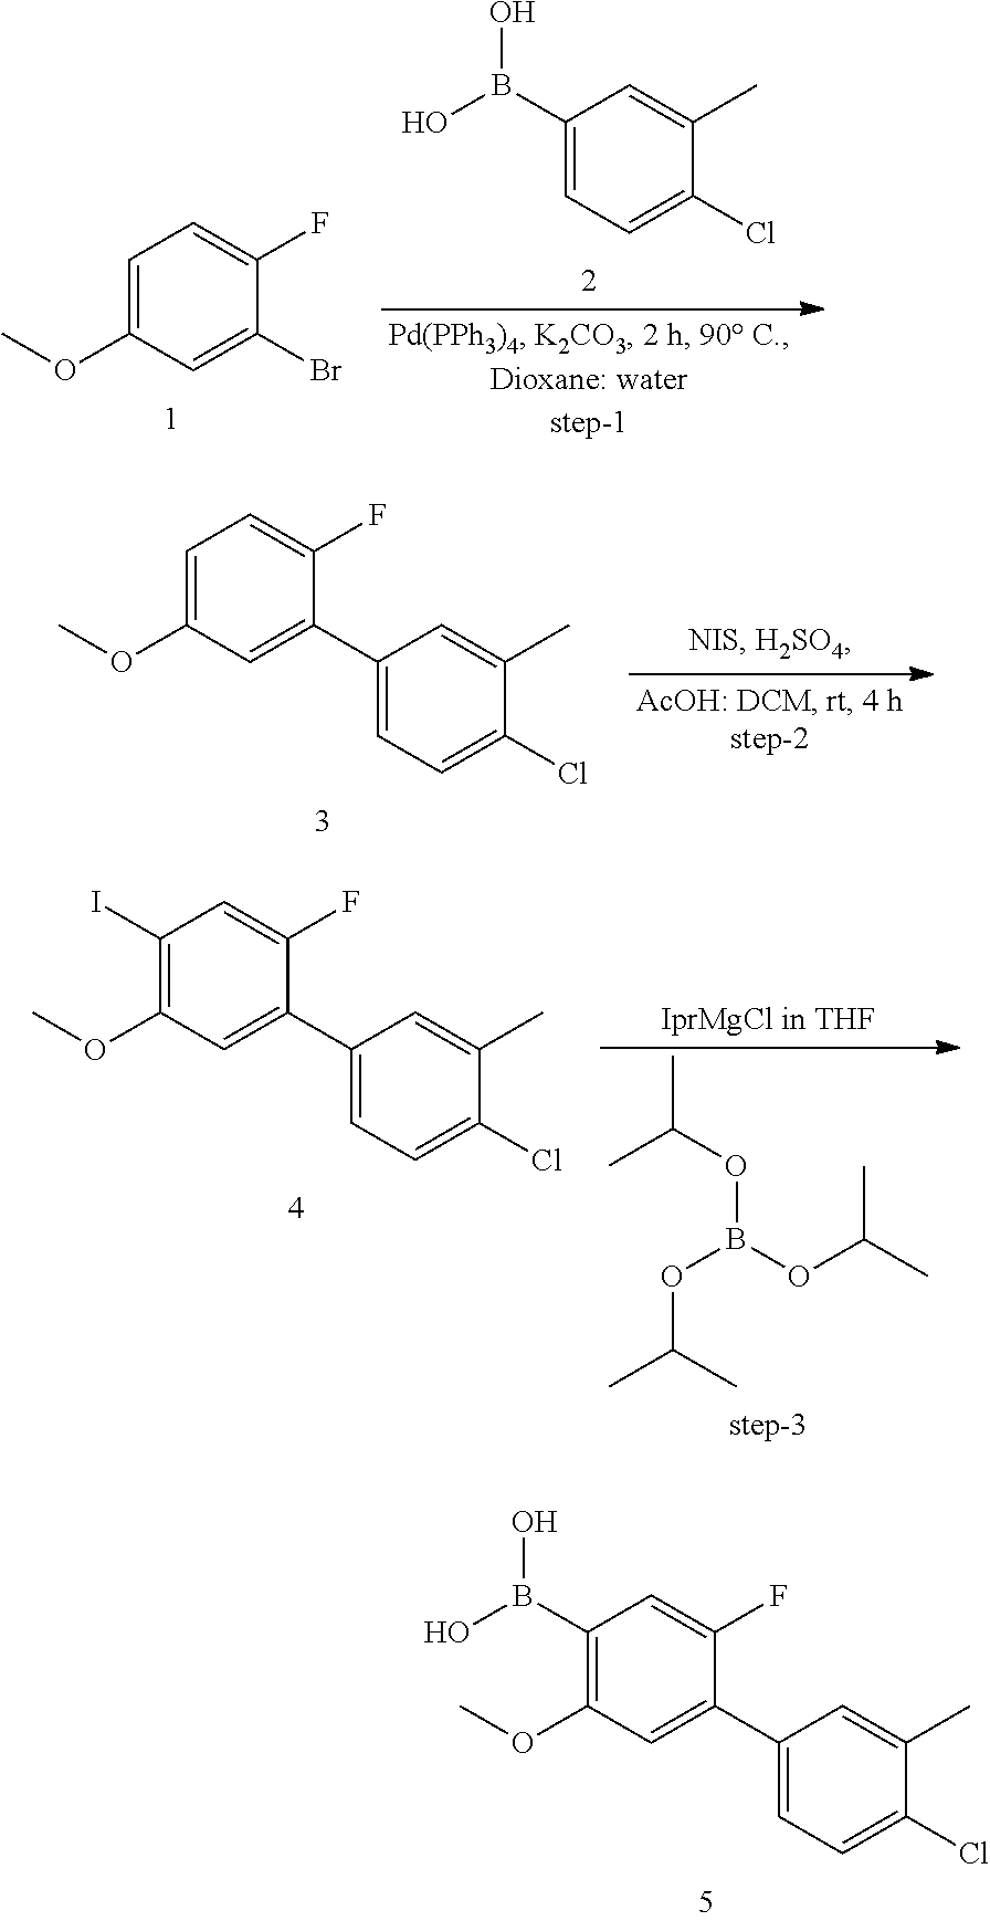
C1(B(O)O)=C(OC)C=C(C2=CC=C(Cl)C(C)=C2)C(F)=C1.C1=C(OC)C=C(C2=CC=C(Cl)C(C)=C2)C(F)=C1.C1(I)=C(OC)C=C(C2=CC=C(Cl)C(C)=C2)C(F)=C1.CC(OB(OC(C)C)OC(C)C)C.C1=C(OC)C=C(Br)C(F)=C1.C1(B(O)O)=CC=C(Cl)C(C)=C1
